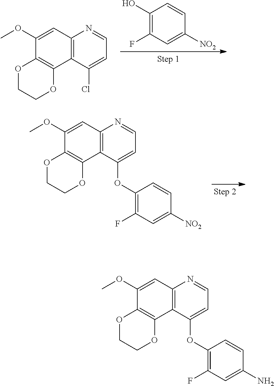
C1(OC2=CC=NC3=C2C2=C(C(OC)=C3)OCCO2)=C(F)C=C([NO2])C=C1.COC1=CC2=C(C3=C1OCCO3)C(Cl)=CC=N2.C1(O)=C(F)C=C([NO2])C=C1.C12=C(C3=C(C=C1OC)N=CC=C3OC1=C(F)C=C(N)C=C1)OCCO2
